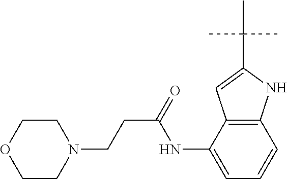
C12=C(C(NC(CCN3CCOCC3)=O)=CC=C1)C=C(C(C)(C)C)N2
